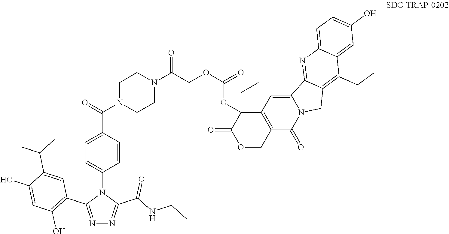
N1=C(C2=C(O)C=C(O)C(C(C)C)=C2)N(C2=CC=C(C(N3CCN(C(=O)COC(=O)OC4(CC)C(=O)OCC5=C4C=C4N(C5=O)CC5=C(CC)C6=CC(O)=CC=C6N=C45)CC3)=O)C=C2)C(C(=O)NCC)=N1
